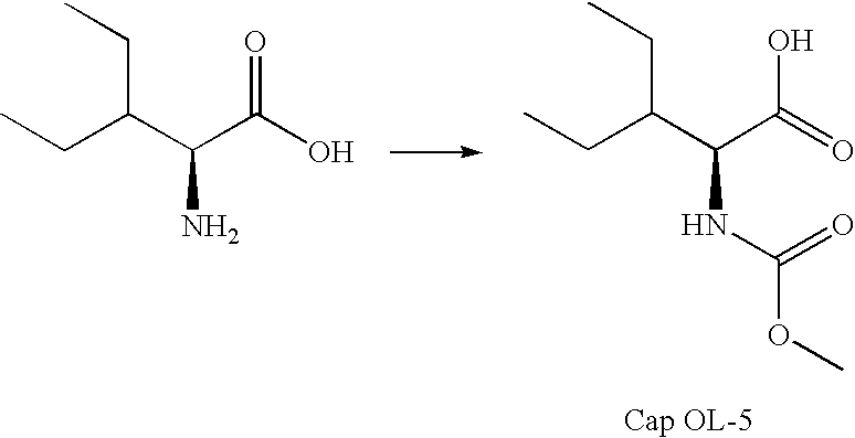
C(C(C(C(O)=O)N)CC)C.C(C(C(C(O)=O)NC(OC)=O)CC)C
